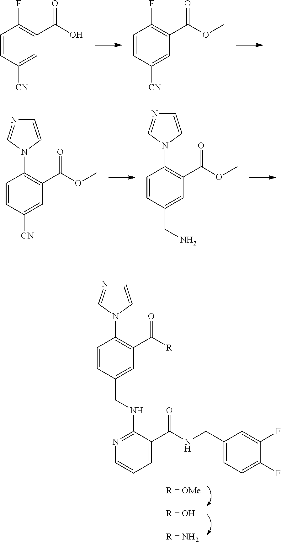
C1=CC([CN])=CC(C(=O)O)=C1F.C1=CC([CN])=CC(C(=O)OC)=C1F.C1=CC([CN])=CC(C(=O)OC)=C1N1C=CN=C1.C1=CC(CN)=CC(C(=O)OC)=C1N1C=CN=C1.C1=CC(CNC2=NC=CC=C2C(=O)NCC2=CC=C(F)C(F)=C2)=CC(C(=O)[R])=C1N1C=CN=C1
